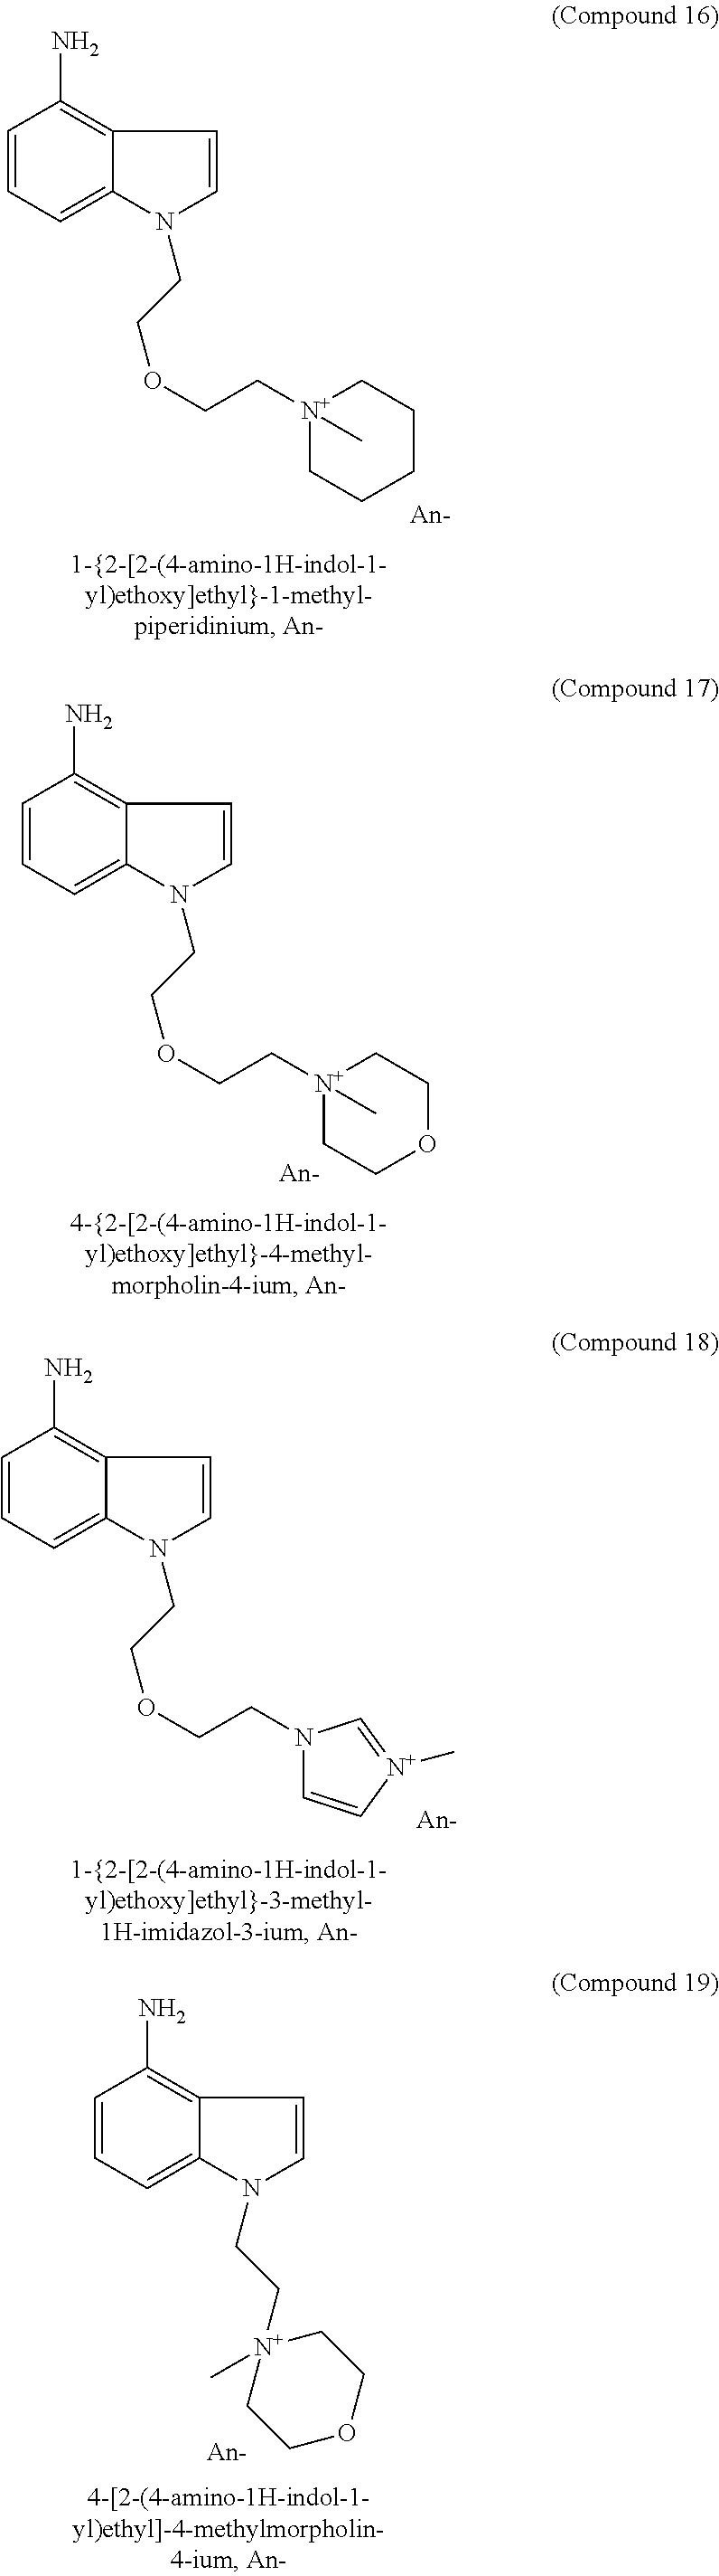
C12=C(N)C=CC=C1N(CCOCC[N+]1(C)CCCCC1)C=C2.C12=C(N)C=CC=C1N(CCOCC[N+]1(C)CCOCC1)C=C2.C12=C(N)C=CC=C1N(CCOCCN1C=C[N+](C)=C1)C=C2.C12=C(N)C=CC=C1N(CC[N+]1(C)CCOCC1)C=C2
